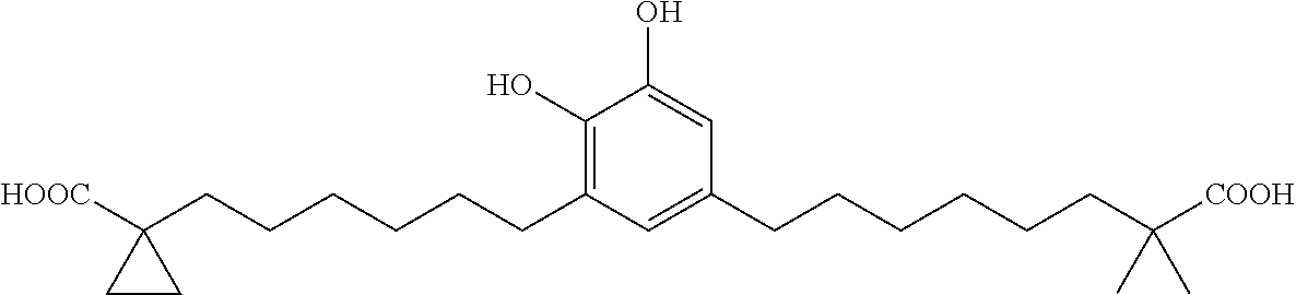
C1(O)=C(CCCCCCC2([HOOC])CC2)C=C(CCCCCCC([COOH])(C)C)C=C1O
